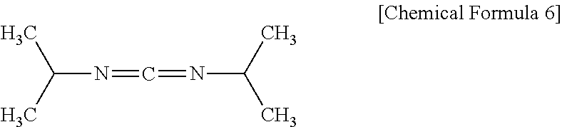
N(C(C)C)=C=NC(C)C
